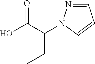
C1=NN(C(C(O)=O)CC)C=C1
